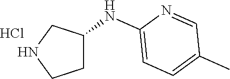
N1CCC(NC2=CC=C(C)C=N2)C1.Cl
